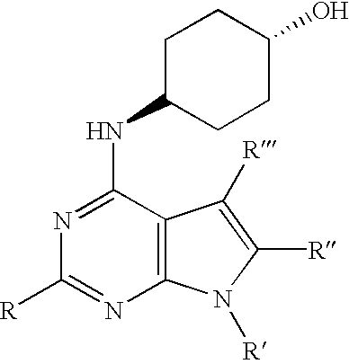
C1C(NC2=NC([R])=NC3=C2C([R])=C([R])N3[R])CCC(O)C1
